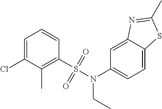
C1=C(Cl)C(C)=C(S(=O)(=O)N(C2=CC=C3C(=C2)N=C(C)S3)CC)C=C1
